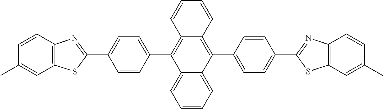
CC1=CC2=C(C=C1)N=C(C1=CC=C(C3=C4C(=C(C5=CC=C(C6=NC7=C(C=C(C)C=C7)S6)C=C5)C5=CC=CC=C35)C=CC=C4)C=C1)S2
